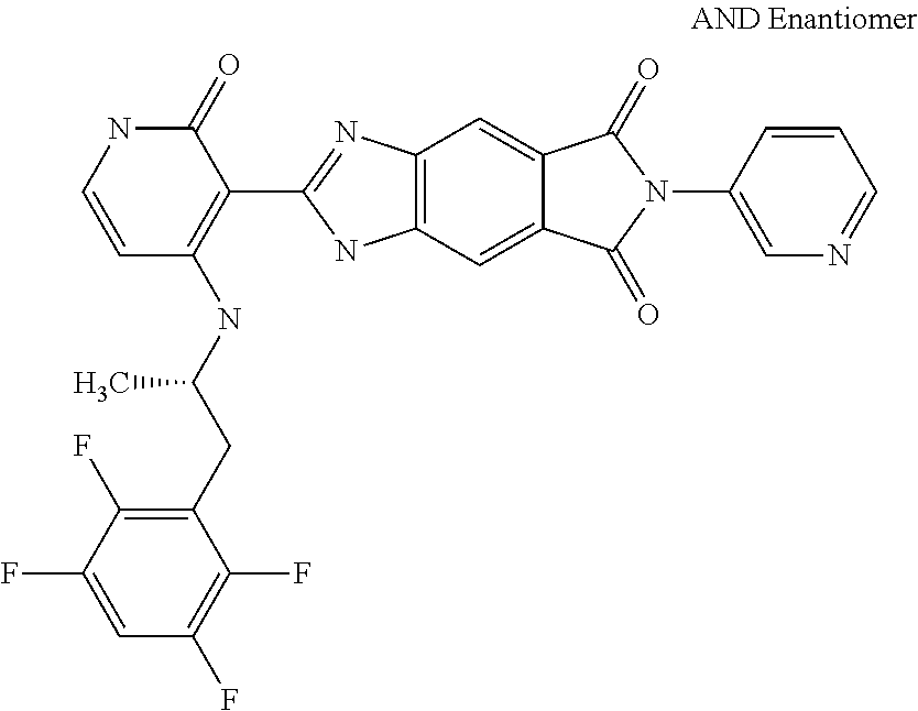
C1(CC(NC2=C(C3=NC4=C(N3)C=C3C(=C4)C(=O)N(C4=CN=CC=C4)C3=O)C(=O)NC=C2)C)=C(F)C(F)=CC(F)=C1F
